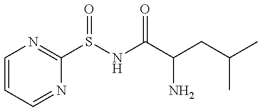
C1=CC=NC(S(NC(C(CC(C)C)N)=O)=O)=N1
